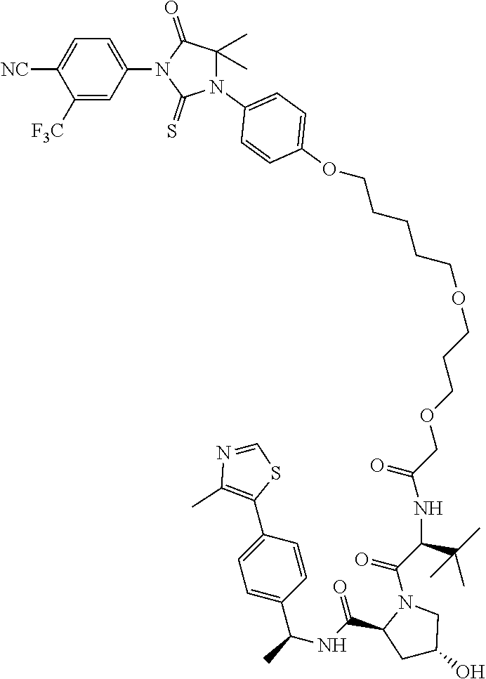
C1=C(N2C(=S)N(C3=CC=C(OCCCCCOCCCOCC(NC(C(N4C(C(=O)NC(C5=CC=C(C6=C(C)N=CS6)C=C5)C)CC(O)C4)=O)C(C)(C)C)=O)C=C3)C(C)(C)C2=O)C=C([F3C])C([NC])=C1
